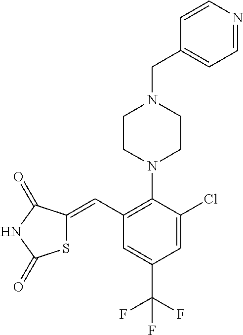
N1(C2=C(C=C3SC(=O)NC3=O)C=C(C(F)(F)F)C=C2Cl)CCN(CC2=CC=NC=C2)CC1
